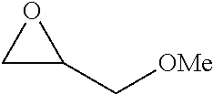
C1C(C[OMe])O1
